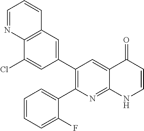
C12=C(C=C(C3=C(C4=CC=CC=C4F)N=C4C(=C3)C(=O)C=CN4)C=C1Cl)C=CC=N2
